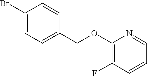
C1(Br)=CC=C(COC2=C(F)C=CC=N2)C=C1
